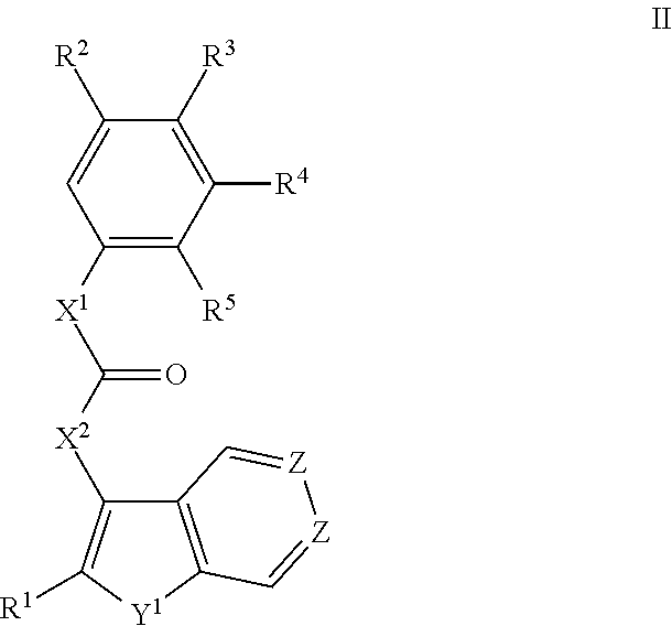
C1([X1]C([X2]C2=C([R1])[Y1]C3=C2C=[Z][Z]=C3)=O)=C([R5])C([R4])=C([R3])C([R2])=C1
